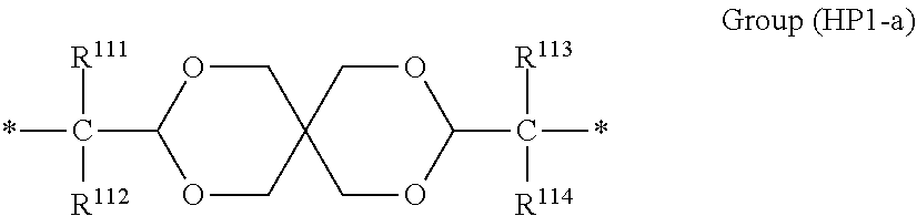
[R111]C([R112])(C1OCC2(CO1)COC(C(*)([R113])[R114])OC2)*
